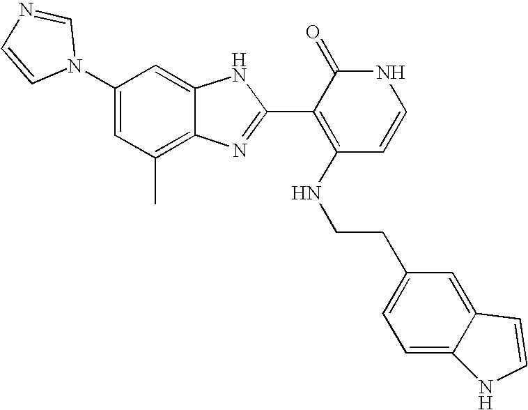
C1(C)=C2C(=CC(N3C=NC=C3)=C1)NC(C1=C(NCCC3=CC=C4C(=C3)C=CN4)C=CNC1=O)=N2
